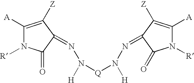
C1([A])=C([Z])C(=NN([Q]N(N=C2C([Z])=C([A])N([R])C2=O)[H])[H])C(=O)N1[R]
